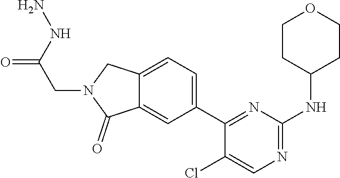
C12=CC(C3=NC(NC4CCOCC4)=NC=C3Cl)=CC=C1CN(CC(=O)NN)C2=O
